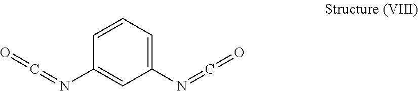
C1(N=C=O)=CC(N=C=O)=CC=C1
